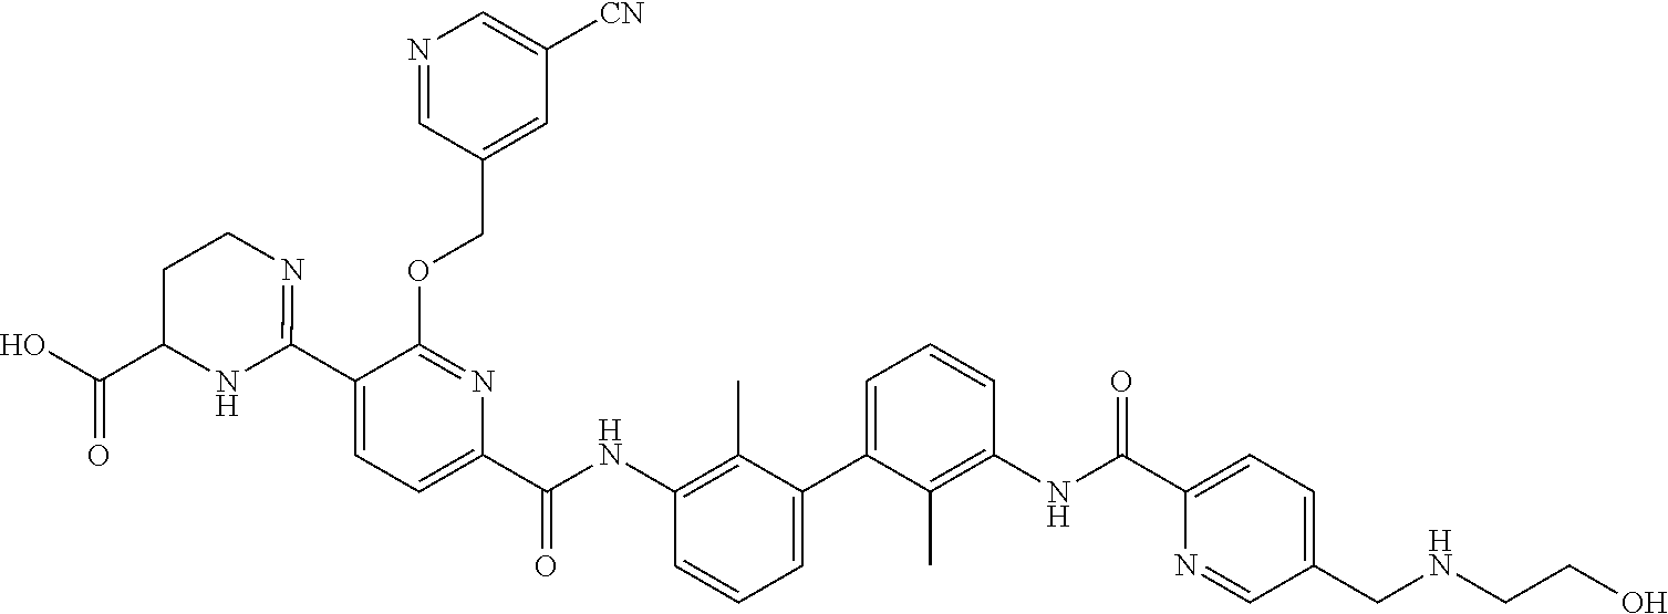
C1=C(C2=CC=CC(NC(C3=CC=C(C4=NCCC(C(O)=O)N4)C(OCC4=CC([CN])=CN=C4)=N3)=O)=C2C)C(C)=C(NC(C2=CC=C(CNCCO)C=N2)=O)C=C1
